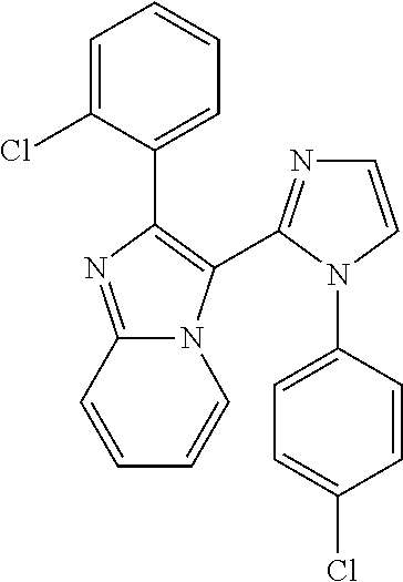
C1=C(Cl)C(C2=C(C3=NC=CN3C3=CC=C(Cl)C=C3)N3C(=N2)C=CC=C3)=CC=C1
